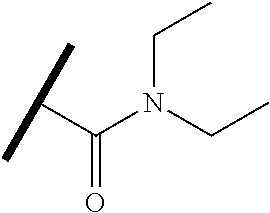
C(N(CC)CC)(C(C)C)=O
